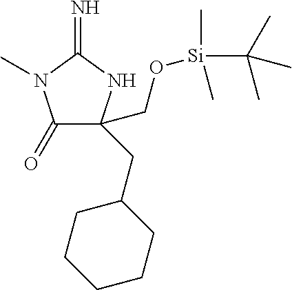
C1(=O)C(CC2CCCCC2)(CO[Si](C(C)(C)C)(C)C)NC(=N)N1C
